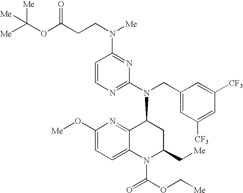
C1=CN=C(N(CC2=CC([CF3])=CC([CF3])=C2)C2C3=NC(O[Me])=CC=C3N(C(=O)OC[Me])C(C[Me])C2)N=C1N(CCC(OC([Me])([Me])[Me])=O)[Me]
